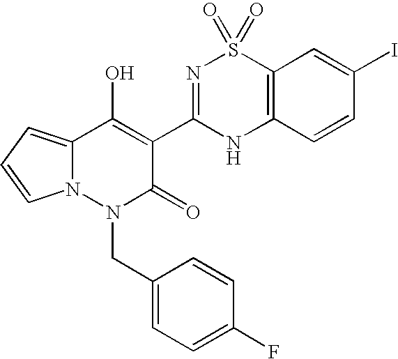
C12=CC=CN1N(CC1=CC=C(F)C=C1)C(=O)C(C1=NS(=O)(=O)C3=C(N1)C=CC(I)=C3)=C2O
